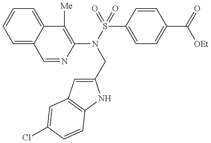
C1=NC(N(S(=O)(=O)C2=CC=C(C(=O)[OEt])C=C2)CC2=CC3=C(N2)C=CC(Cl)=C3)=C([Me])C2=CC=CC=C12
